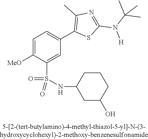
C1=C([OMe])C(S(NC2CC(O)CCC2)(=O)=O)=CC(C2=C(C)N=C(N([H])C(C)(C)C)S2)=C1
